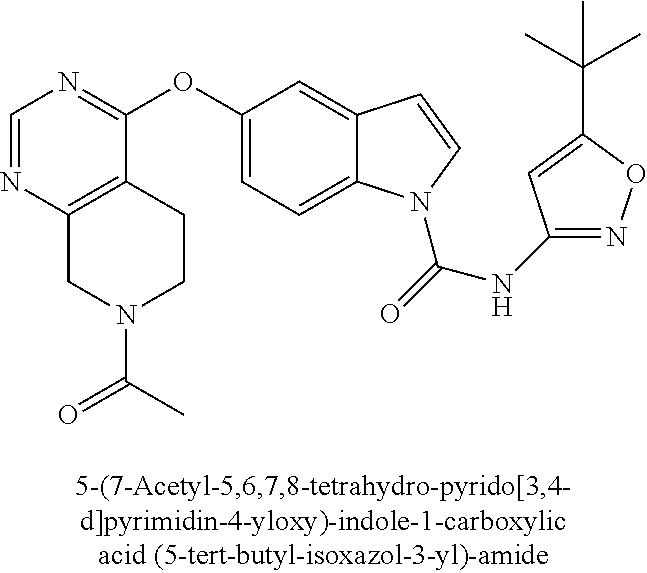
C1=NC2=C(C(OC3=CC=C4C(=C3)C=CN4C(=O)NC3=NOC(C(C)(C)C)=C3)=N1)CCN(C(C)=O)C2
